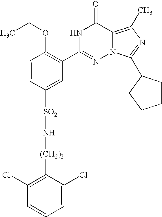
C1=CC([SO2]N[(CH2)2]C2=C(Cl)C=CC=C2Cl)=CC(C2=NN3C(=C(C)N=C3C3CCCC3)C(=O)N2)=C1OCC
